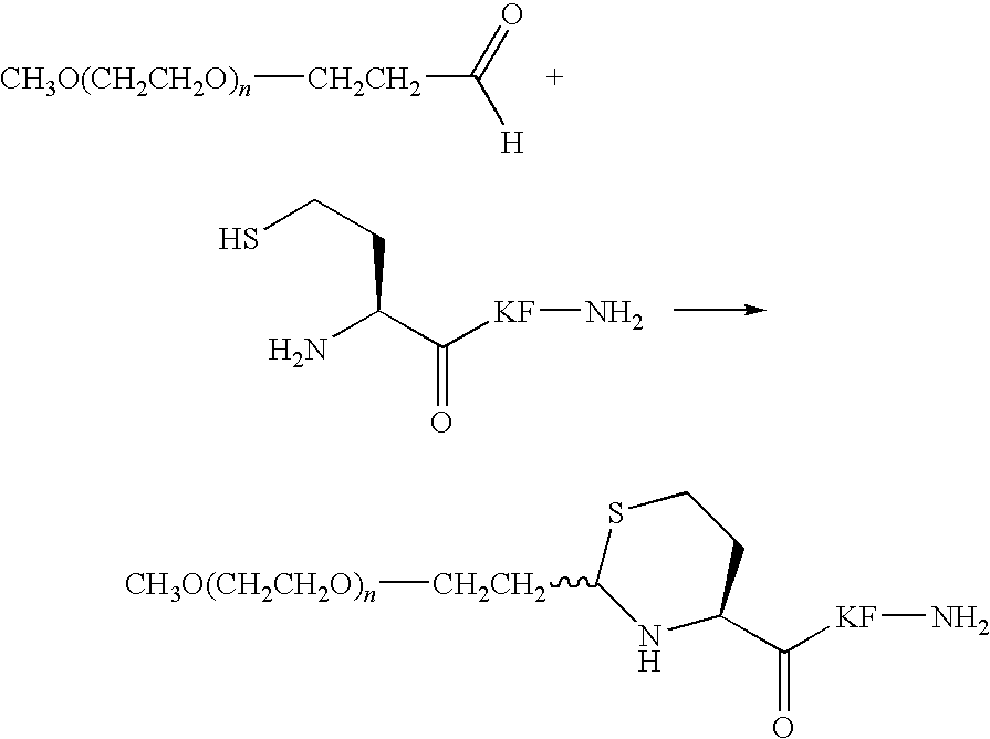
[CH3O(CH2CH2O)n][CH2CH2]C([H])=O.C(CCS)(C([KF]N)=O)N.[CH3O(CH2CH2O)n][CH2CH2]C1NC(C([KF]N)=O)CCS1
